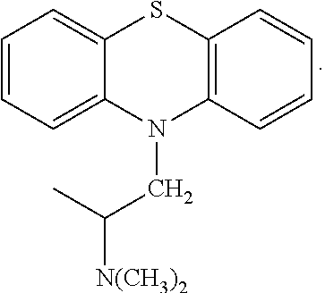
C1=CC=C2C(=C1)SC1=C(N2CC([N(CH3)2])C)C=CC=C1
